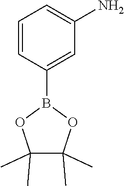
C1=CC(B2OC(C)(C)C(C)(C)O2)=CC(N)=C1
